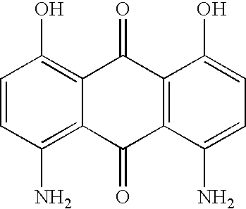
C1=CC(N)=C2C(=C1O)C(=O)C1=C(C2=O)C(N)=CC=C1O
